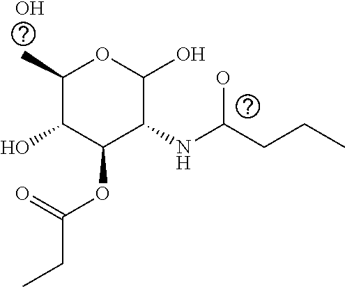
CC1C(O)C(OC(CC)=O)C(NC(CCC)O)C(O)O1.O
